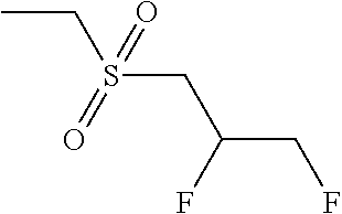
C(S(CC)(=O)=O)C(CF)F
